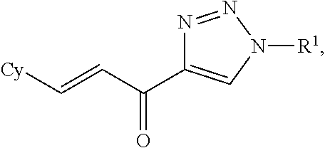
C(=C[Cy])C(C1=CN([R1])N=N1)=O
